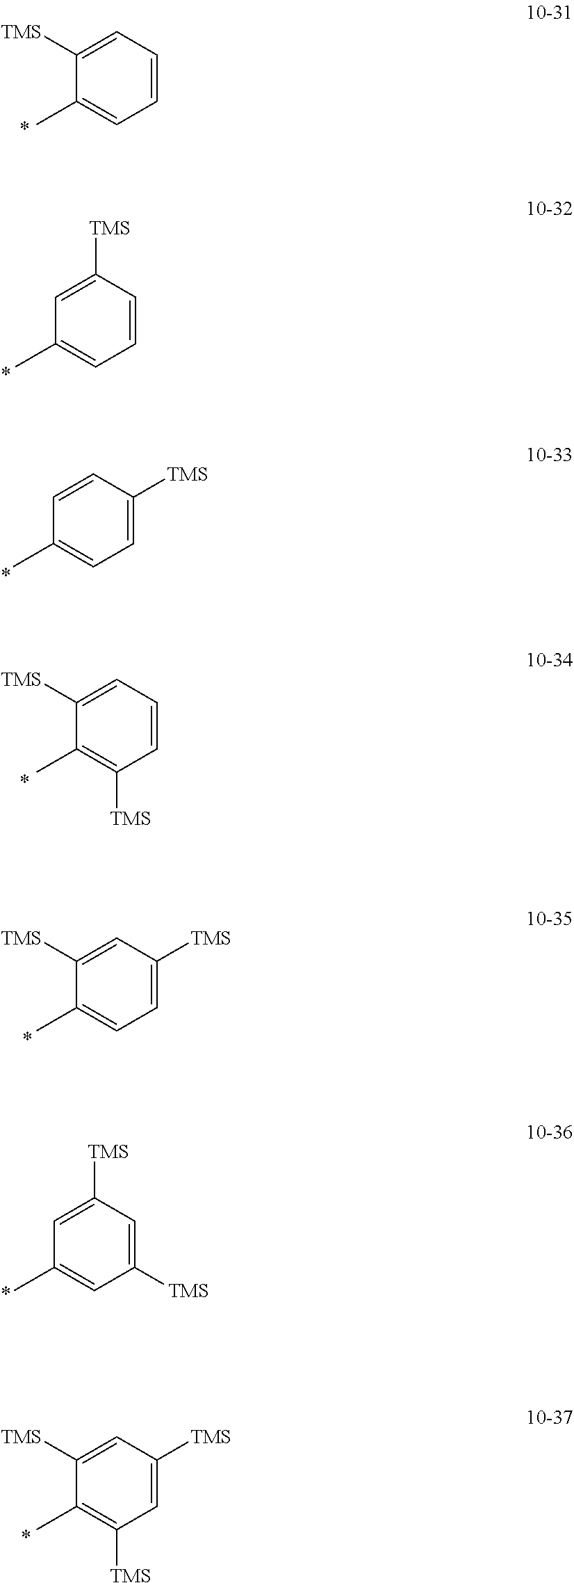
C1=CC=C([TMS])C(C)=C1.C1=CC([TMS])=CC(C)=C1.C1=C([TMS])C=CC(C)=C1.C1=CC=C([TMS])C(C)=C1[TMS].C1=C([TMS])C=C([TMS])C(C)=C1.C1([TMS])=CC([TMS])=CC(C)=C1.C1=C([TMS])C=C([TMS])C(C)=C1[TMS]
